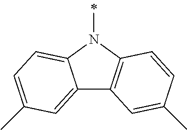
C12=CC(C)=CC=C1N(C)C1=C2C=C(C)C=C1
